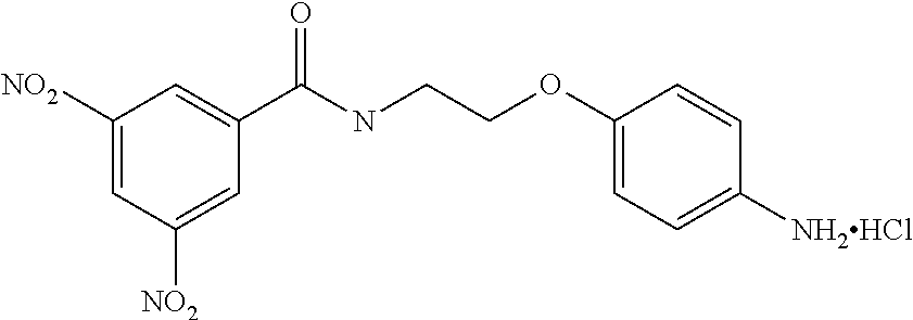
C1([NO2])=CC([NO2])=CC(C(NCCOC2=CC=C([NH2HCl])C=C2)=O)=C1
